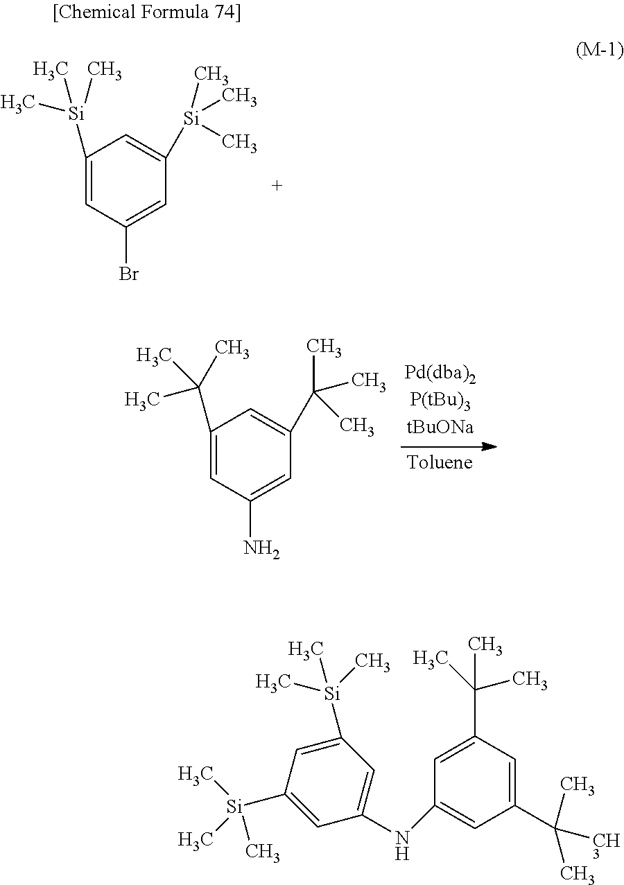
C1([Si](C)(C)C)=CC(Br)=CC([Si](C)(C)C)=C1.C1(C(C)(C)C)=CC(N)=CC(C(C)(C)C)=C1.C1([Si](C)(C)C)=CC([Si](C)(C)C)=CC(NC2=CC(C(C)(C)[CH3])=CC(C(C)(C)C)=C2)=C1
